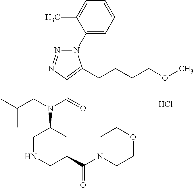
C1=CC=C(C)C(N2N=NC(C(=O)N(CC(C)C)C3CNCC(C(N4CCOCC4)=O)C3)=C2CCCCOC)=C1.Cl
